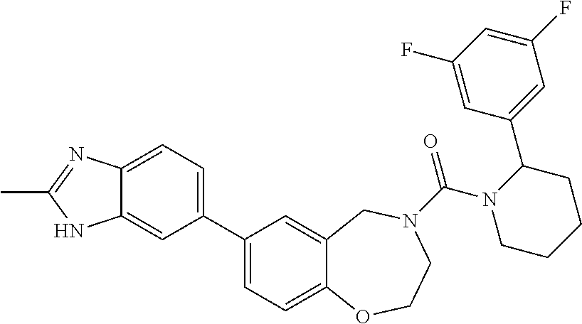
C1(C2=CC=C3C(=C2)NC(C)=N3)=CC=C2C(=C1)CN(C(N1CCCCC1C1=CC(F)=CC(F)=C1)=O)CCO2
